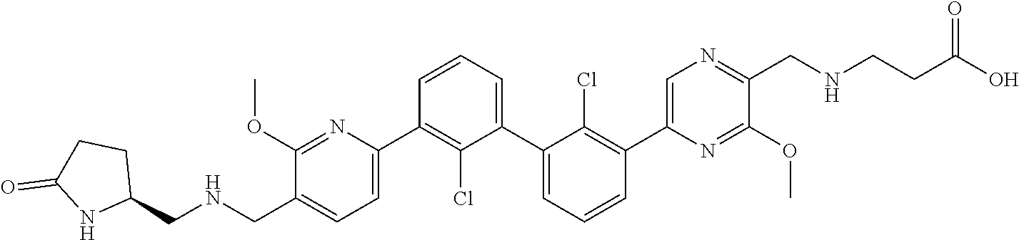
C1(OC)=NC(C2=C(Cl)C(C3=CC=CC(C4=CN=C(CNCCC(O)=O)C(OC)=N4)=C3Cl)=CC=C2)=CC=C1C[HN]CC1CCC(=O)N1
